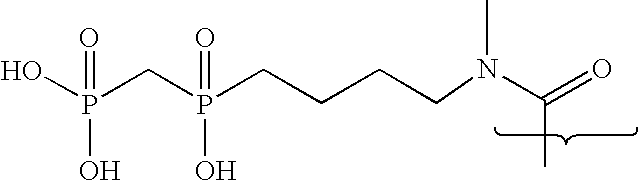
C(=O)(C)N(CCCCP(CP(O)(O)=O)(O)=O)C
